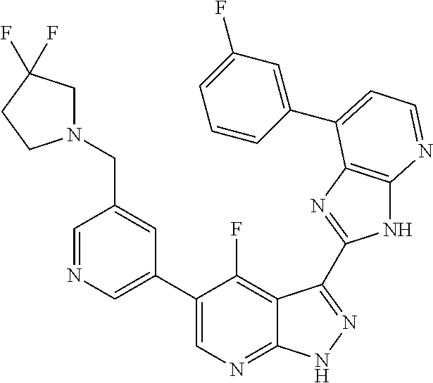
C1=NC=C(C2=CN=C3C(=C2F)C(C2=NC4=C(N2)N=CC=C4C2=CC(F)=CC=C2)=NN3)C=C1CN1CC(F)(F)CC1
